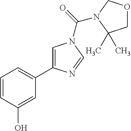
C1=CC(O)=CC(C2=CN(C(=O)N3COCC3(C)C)C=N2)=C1
